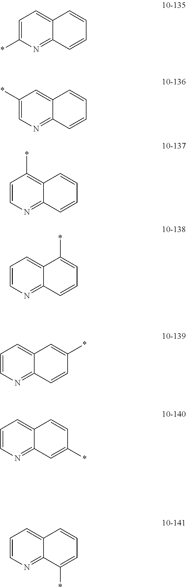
C1=C(*)N=C2C(=C1)C=CC=C2.C1(*)=CN=C2C(=C1)C=CC=C2.C1=CN=C2C(=C1*)C=CC=C2.C1=CN=C2C(=C1)C(*)=CC=C2.C1=CN=C2C(=C1)C=C(*)C=C2.C1=CN=C2C(=C1)C=CC(*)=C2.C1=CN=C2C(=C1)C=CC=C2*
